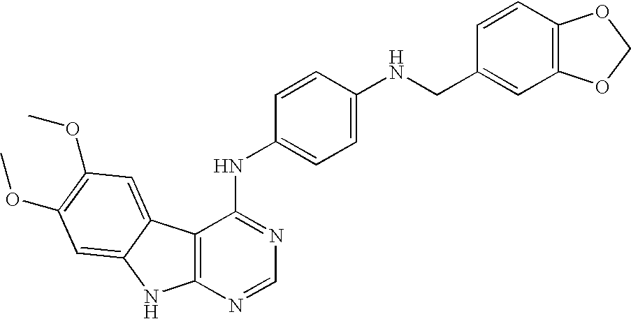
C12=C(N=CN=C1NC1=CC=C(NCC3=CC4=C(C=C3)OCO4)C=C1)NC1=CC(OC)=C(OC)C=C21
